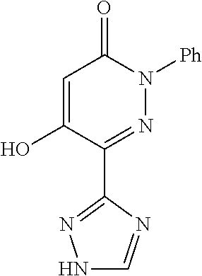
N1C=NC(C2=NN([Ph])C(=O)C=C2O)=N1
